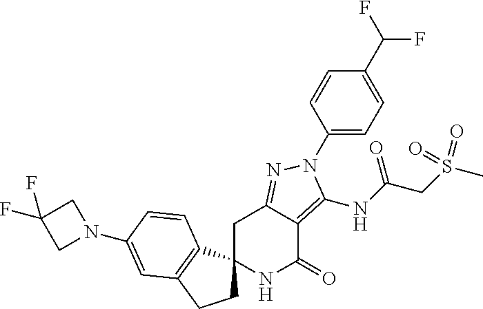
C1C2=NN(C3=CC=C(C(F)F)C=C3)C(NC(CS(C)(=O)=O)=O)=C2C(=O)NC12CCC1=C2C=CC(N2CC(F)(F)C2)=C1
